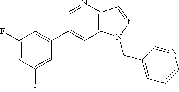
C1(C2=CC(F)=CC(F)=C2)=CC2=C(C=NN2CC2=C(C)C=CN=C2)N=C1
